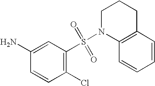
C1(N)=CC(S(N2C3=C(CCC2)C=CC=C3)(=O)=O)=C(Cl)C=C1
